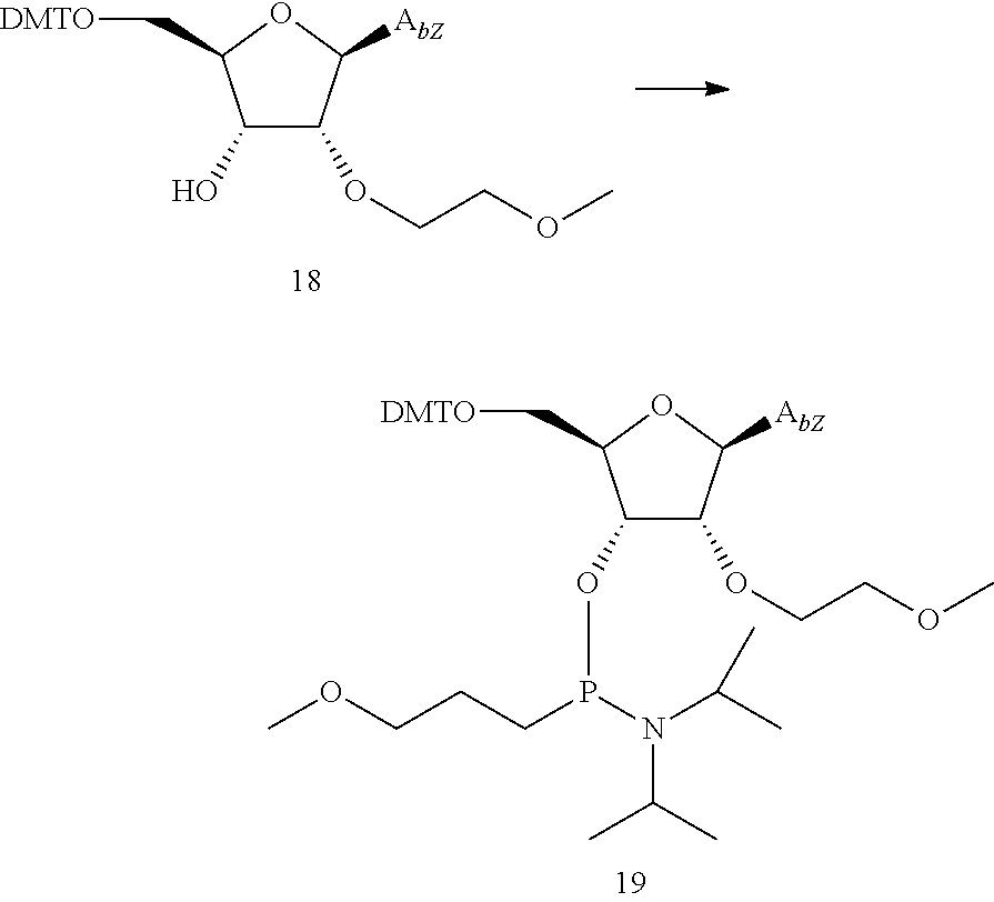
C1(O)C(OCCOC)C([AbZ])OC1C[DMTO].C1(OP(CCCOC)N(C(C)C)C(C)C)C(OCCOC)C([AbZ])OC1C[DMTO]
